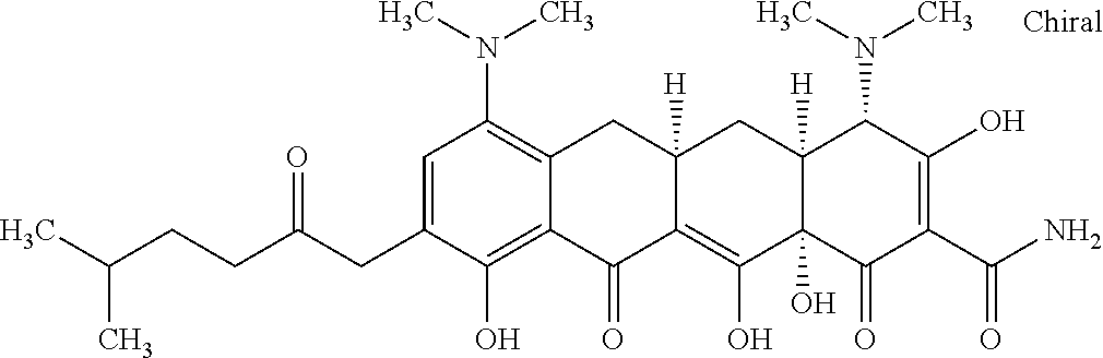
C1=C(CC(CCC(C)C)=O)C(O)=C2C(=C1N(C)C)CC1([H])C(=C(O)C3(O)C([H])(C1)C(N(C)C)C(O)=C(C(N)=O)C3=O)C2=O
